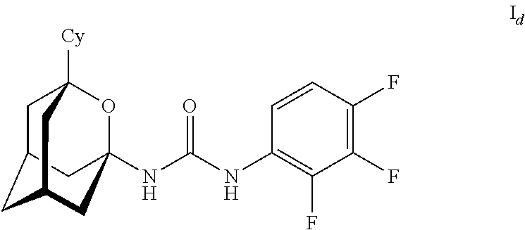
C1C2CC3CC(NC(NC4=C(F)C(F)=C(F)C=C4)=O)(OC1([Cy])C3)C2
